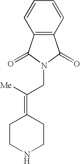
C1CNCCC1=C([Me])CN1C(=O)C2=C(C1=O)C=CC=C2
